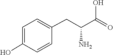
C1=CC(O)=CC=C1CC(C(O)=O)N
